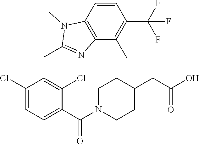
C1(Cl)=CC=C(C(N2CCC(CC(O)=O)CC2)=O)C(Cl)=C1CC1=NC2=C(N1C)C=CC(C(F)(F)F)=C2C
